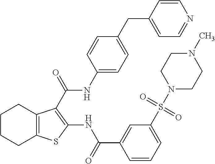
C1CCC2=C(C1)C(C(=O)NC1=CC=C(CC3=CC=NC=C3)C=C1)=C(NC(C1=CC(S(N3CCN(C)CC3)(=O)=O)=CC=C1)=O)S2
